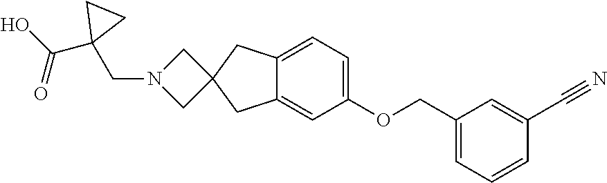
C1(COC2=CC=C3C(=C2)CC2(C3)CN(CC3(C(O)=O)CC3)C2)=CC=CC(C#N)=C1
